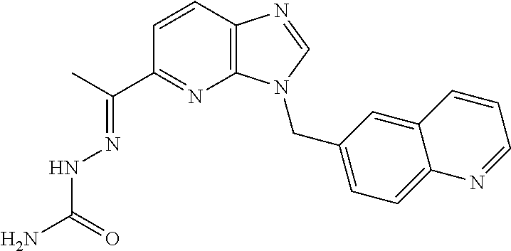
C1=CC2=C(N=C1C(C)=NNC(N)=O)N(CC1=CC=C3C(=C1)C=CC=N3)C=N2
